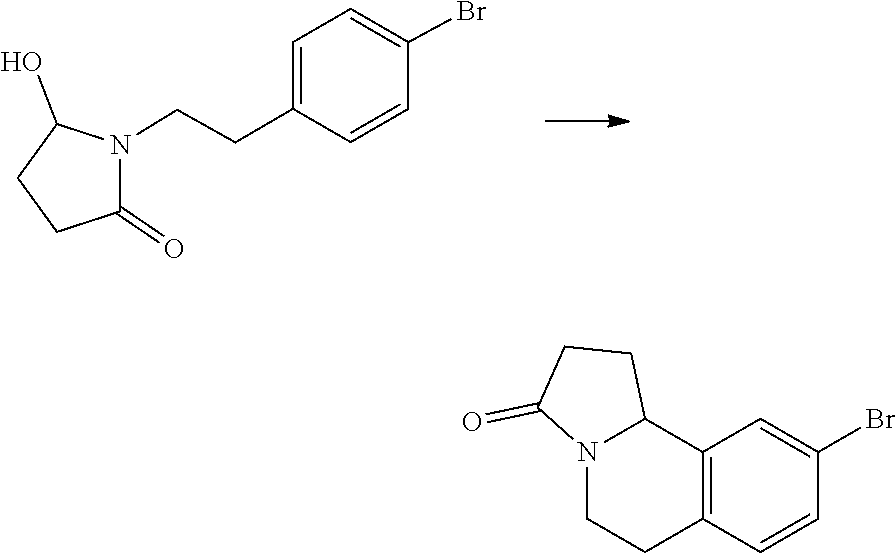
C1C(=O)N(CCC2=CC=C(Br)C=C2)C(O)C1.N12CCC3=C(C1CCC2=O)C=C(Br)C=C3
